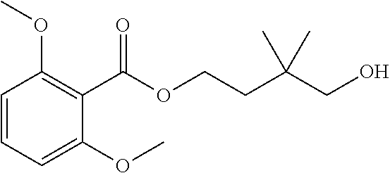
C1(C(=O)OCCC(CO)(C)C)=C(OC)C=CC=C1OC
